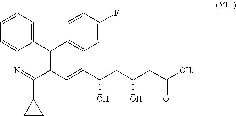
C1=C(F)C=CC(C2=C(C=CC(CC(CC([OH])=O)O)O)C(C3CC3)=NC3=CC=CC=C23)=C1
